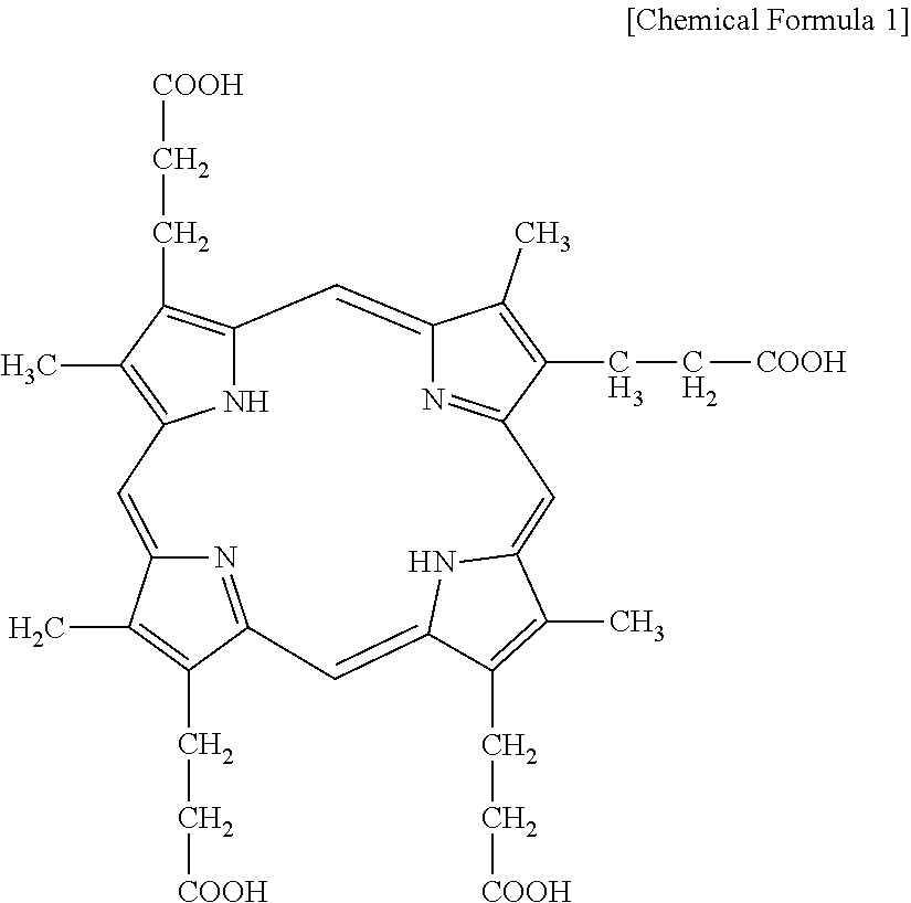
[COOH]CCC1=C(C)C2=CC3=C(C)C(CC[COOH])=C(N3)C=C3N=C(C(CC[COOH])=C3C)C=C3NC(=CC1=N2)C(CC[COOH])=C3C
